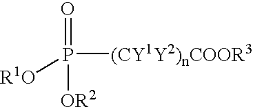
O=P([(CY1Y2)nCOOR3])([OR2])[R1O]
